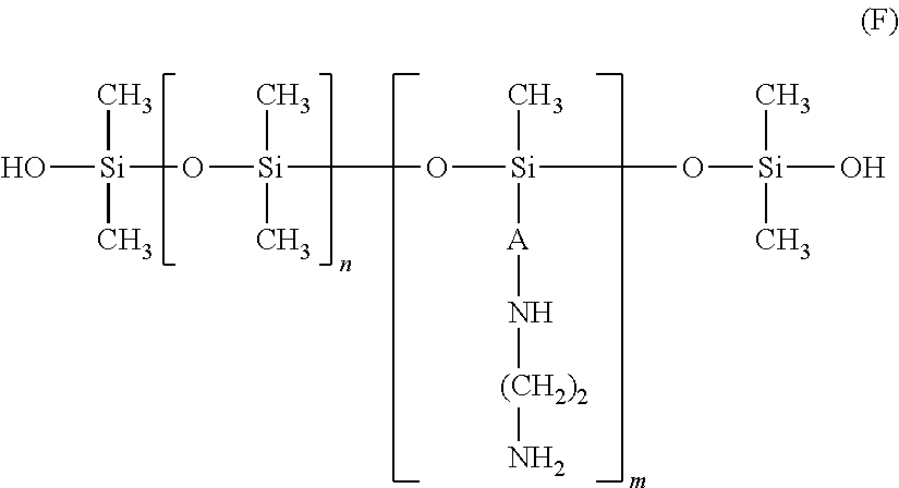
O([Si](O[Si](O[Si](O)(C)C)(C)[A]N[(CH2)2]N)(C)C)[Si](O)(C)C
